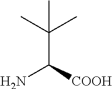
CC(C)(C([COOH])N)C
